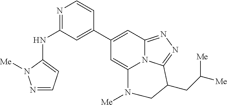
N1=CC=C(NC2=NC=CC(C3=CC4=NN=C5N4C(=C3)N([Me])CC5CC([Me])[Me])=C2)N1[Me]
